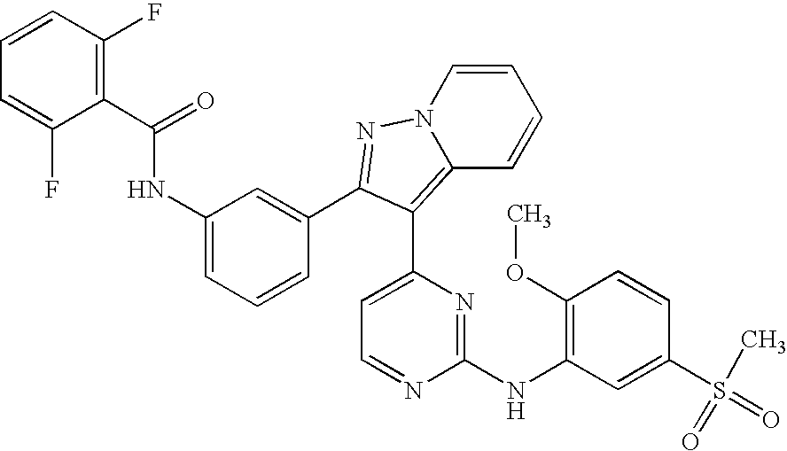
C1(C(=O)NC2=CC=CC(C3=NN4C=CC=CC4=C3C3=CC=NC(NC4=C(OC)C=CC(S(=O)(C)=O)=C4)=N3)=C2)=C(F)C=CC=C1F
